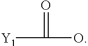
[Y1]C(O)=O
